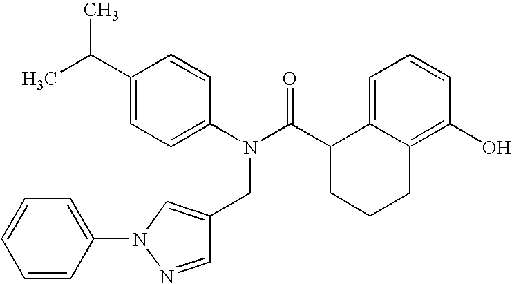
C1(C(C)C)=CC=C(N(C(C2CCCC3=C(O)C=CC=C23)=O)CC2=CN(C3=CC=CC=C3)N=C2)C=C1
